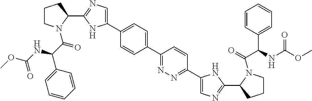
C1(C2N(C(C(C3=CC=CC=C3)NC(OC)=O)=O)CCC2)=NC=C(C2=CC=C(C3=NN=C(C4=CN=C(C5CCCN5C(=O)C(C5=CC=CC=C5)NC(OC)=O)N4)C=C3)C=C2)N1
